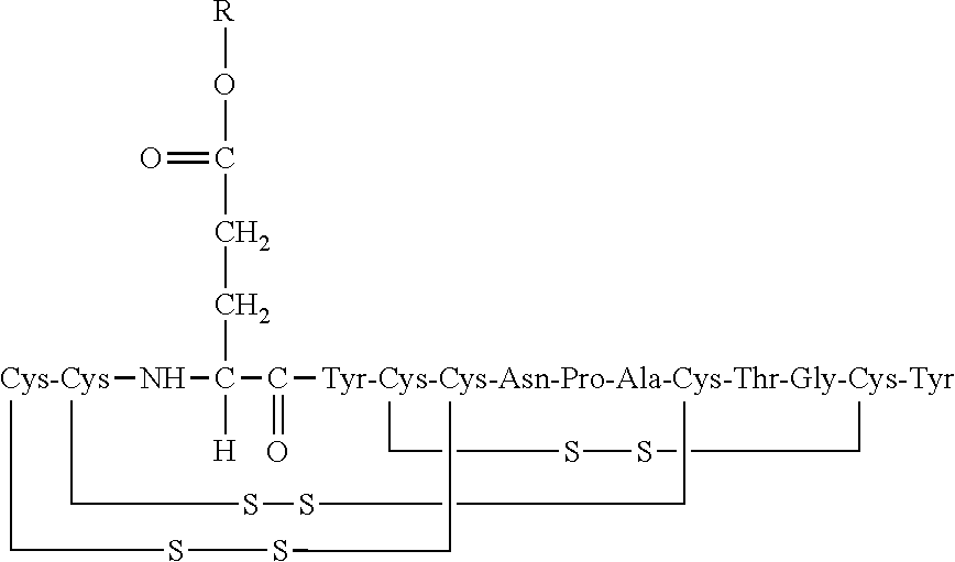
[R]OC(=O)CCC1([H])N[Cys-Cys]2CSSC[Tyr-Cys-Cys-Asn-Pro-Ala-Cys-Thr-Gly-Cys-Tyr]3(C1=O)(CSSC3)CSSC2
